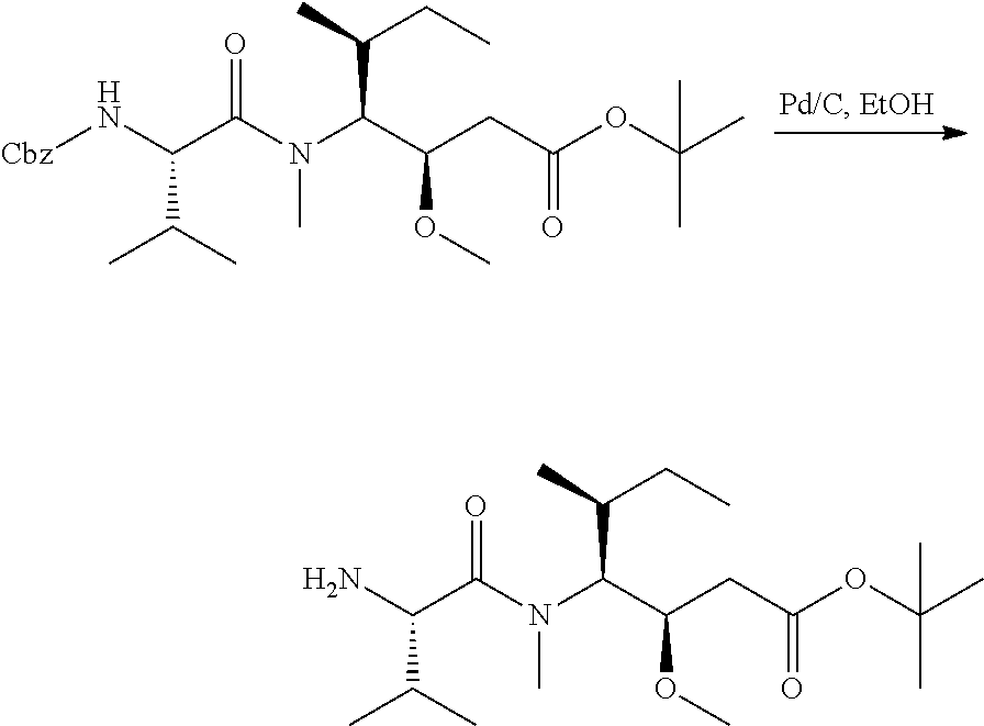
C(C(CC(OC(C)(C)C)=O)OC)(C(C)CC)N(C(C(N[Cbz])C(C)C)=O)C.C(C(CC(OC(C)(C)C)=O)OC)(C(C)CC)N(C(C(N)C(C)C)=O)C
